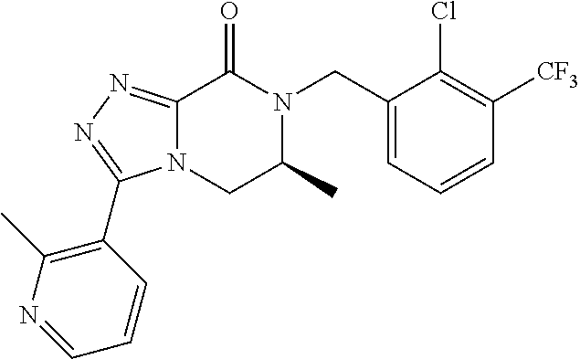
C12=NN=C(C3=C(C)N=CC=C3)N1CC(C)N(CC1=CC=CC([CF3])=C1Cl)C2=O
